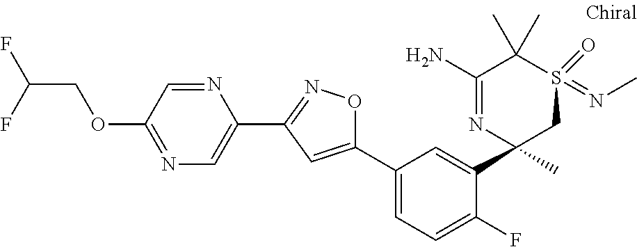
C1=NC(C2=NOC(C3=CC=C(F)C(C4(C)CS(=NC)(=O)C(C)(C)C(N)=N4)=C3)=C2)=CN=C1OCC(F)F
